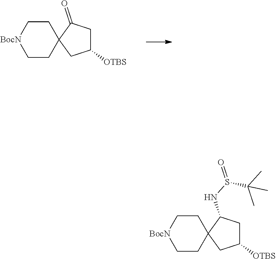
C1CC2(CC[BocN]1)CC([OTBS])CC2=O.C1CC2(CC[BocN]1)CC([OTBS])CC2NS(=O)C(C)(C)C
